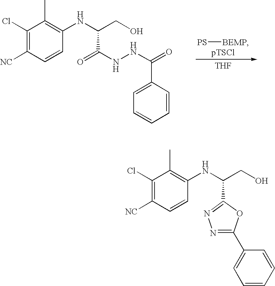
[PS][BEMP].[THF].C1(Cl)=C([NC])C=CC(NC(CO)C(NNC(=O)C2=CC=CC=C2)=O)=C1C.C1(Cl)=C([NC])C=CC(NC(CO)C2=NN=C(C3=CC=CC=C3)O2)=C1C
